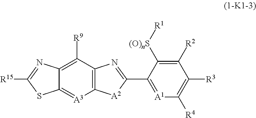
C12=C([R9])C3=C([A3]=C1SC([R15])=N2)[A2]C(C1=[A1]C([R4])=C([R3])C([R2])=C1[(O)nS][R1])=N3
